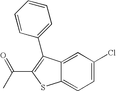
C12=CC(Cl)=CC=C1SC(C(=O)C)=C2C1=CC=CC=C1
